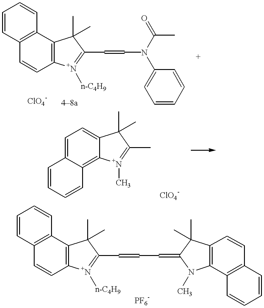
C1=CC2=C(C=C1)C1=C(C=C2)[N+]([n-C4H9])=C(C=CN(C2=CC=CC=C2)C(C)=O)C1(C)C.C1=CC2=C(C=C1)C1=C(C=C2)[N+]([n-C4H9])=C(C=CC=C2N(C)C3=C(C2(C)C)C=CC2=C3C=CC=C2)C1(C)C.C1=CC=CC2=C3C(=CC=C12)C(C)(C)C(C)=[N+]3C
